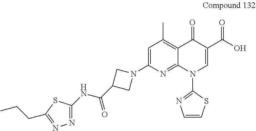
C1=C(N2CC(C(NC3=NN=C(CCC)S3)=O)C2)N=C2C(=C1C)C(=O)C(C(O)=O)=CN2C1=NC=CS1
